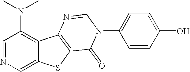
C1(N(C)C)=C2C(=CN=C1)SC1=C2N=CN(C2=CC=C(O)C=C2)C1=O
